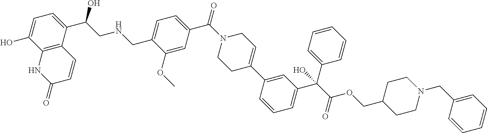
C12=C(C(C(CNCC3=CC=C(C(N4CCC(C5=CC(C(C(=O)OCC6CCN(CC7=CC=CC=C7)CC6)(C6=CC=CC=C6)O)=CC=C5)=CC4)=O)C=C3OC)O)=CC=C1O)C=CC(=O)N2
